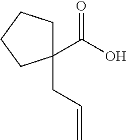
O=C(O)C1(CC=C)CCCC1
